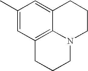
C1(C)=CC2=C3C(=C1)CCCN3CCC2
